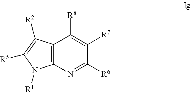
C12=C(N([R1])C([R5])=C1[R2])N=C([R6])C([R7])=C2[R8]
